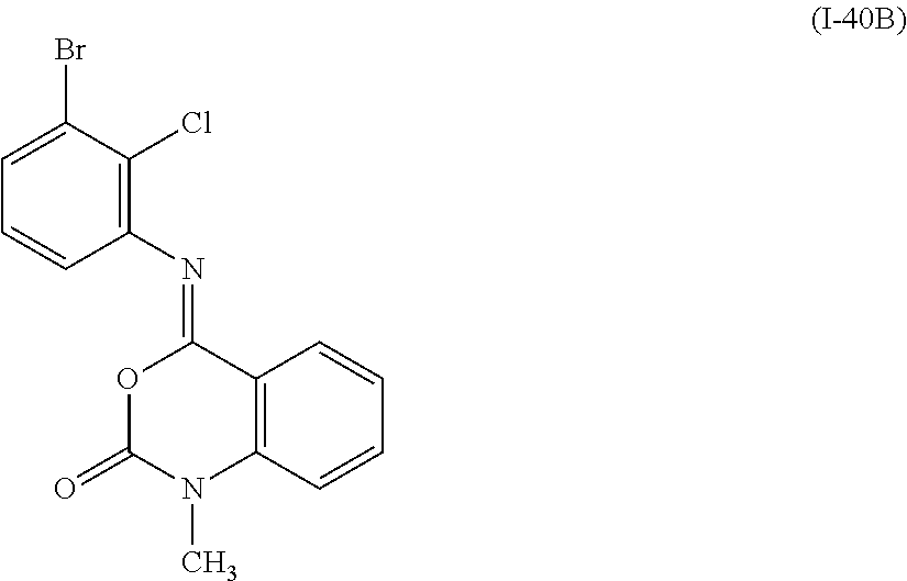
C1(N=C2OC(=O)N(C)C3=C2C=CC=C3)=C(Cl)C(Br)=CC=C1
